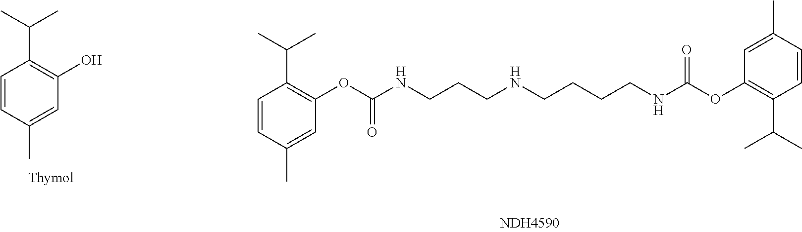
C1=CC(C)=CC(OC(NCCCNCCCCNC(OC2=C(C(C)C)C=CC(C)=C2)=O)=O)=C1C(C)C.C1=CC(C)=CC(O)=C1C(C)C
